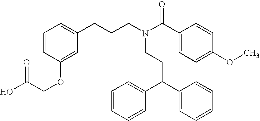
N(CCC(C1=CC=CC=C1)C1=CC=CC=C1)(CCCC1=CC=CC(OCC(O)=O)=C1)C(C1=CC=C(OC)C=C1)=O
